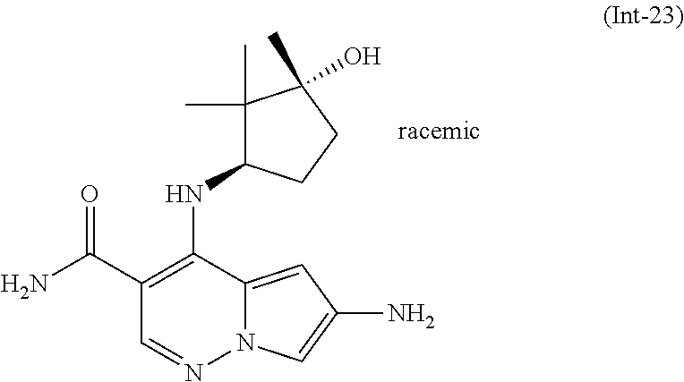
C1(C(=O)N)=C(NC2C(C)(C)C(C)(O)CC2)C2=CC(N)=CN2N=C1
